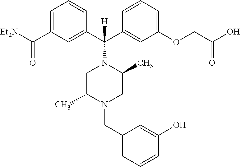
C1=C(C([Et2N])=O)C=C(C(C2=CC(OCC(O)=O)=CC=C2)(N2CC(C)N(CC3=CC=CC(O)=C3)CC2C)[H])C=C1
